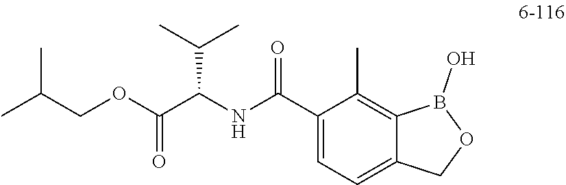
C1(C(NC(C(OCC(C)C)=O)C(C)C)=O)=CC=C2C(=C1C)B(O)OC2
